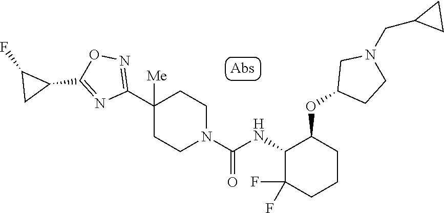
C1(C2([Me])CCN(C(=O)NC3C(F)(F)CCCC3OC3CCN(CC4CC4)C3)CC2)=NOC(C2C(F)C2)=N1
